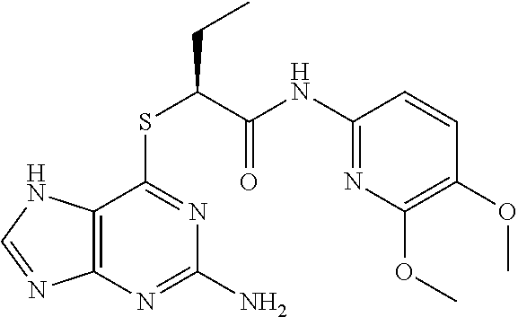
C12=C(N=C(N)N=C1SC(C(NC1=NC(OC)=C(OC)C=C1)=O)CC)N=CN2
